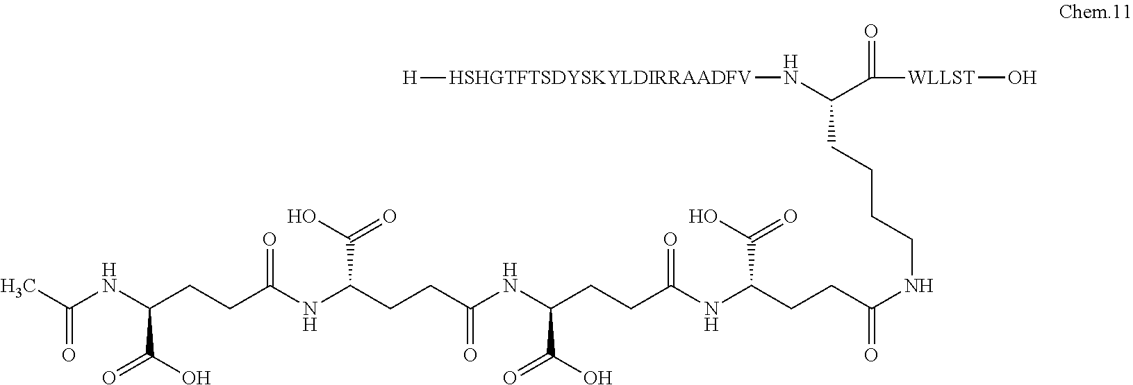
C(NC(CCC(NC(CCC(NC(CCC(NC(CCC(NCCCCC(C([WLLST]O)=O)N[HSHGTFTSDYSKYLDIRRAADFV][H])=O)C(O)=O)=O)C(=O)O)=O)C(O)=O)=O)C(=O)O)(C)=O
